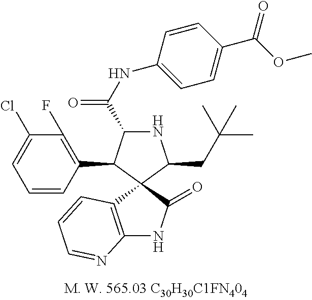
N1C(C(NC2=CC=C(C(=O)OC)C=C2)=O)C(C2=C(F)C(Cl)=CC=C2)C2(C1CC(C)(C)C)C1=C(NC2=O)N=CC=C1
